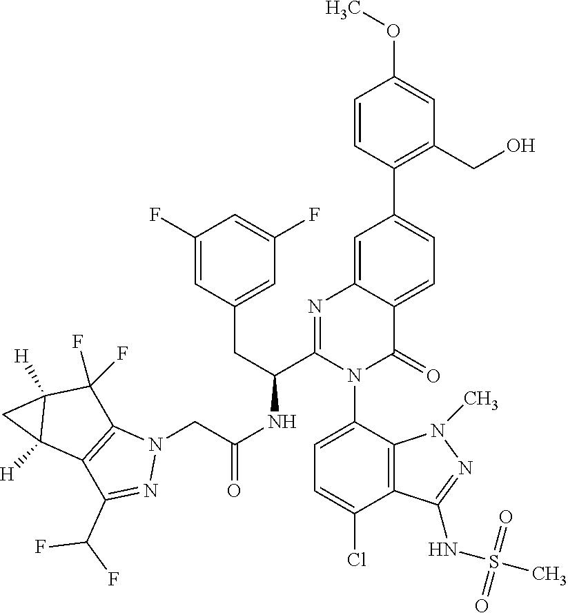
N1(CC(NC(C2=NC3=CC(C4=C(CO)C=C(OC)C=C4)=CC=C3C(=O)N2C2=CC=C(Cl)C3=C2N(C)N=C3NS(C)(=O)=O)CC2=CC(F)=CC(F)=C2)=O)C2=C(C(C(F)F)=N1)C1([H])C([H])(C2(F)F)C1
